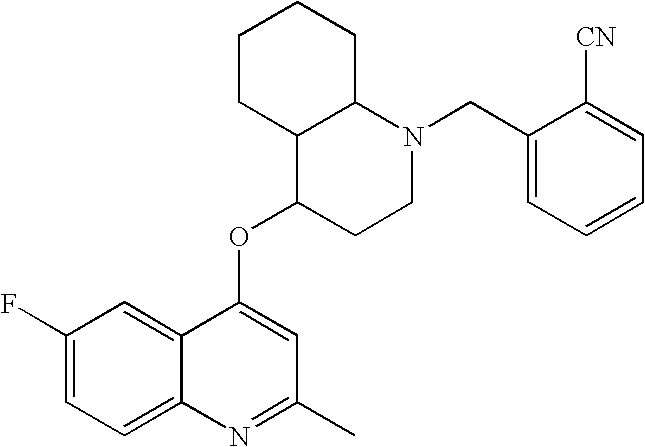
C1(F)=CC=C2C(=C1)C(OC1CCN(CC3=CC=CC=C3[CN])C3C1CCCC3)=CC(C)=N2
